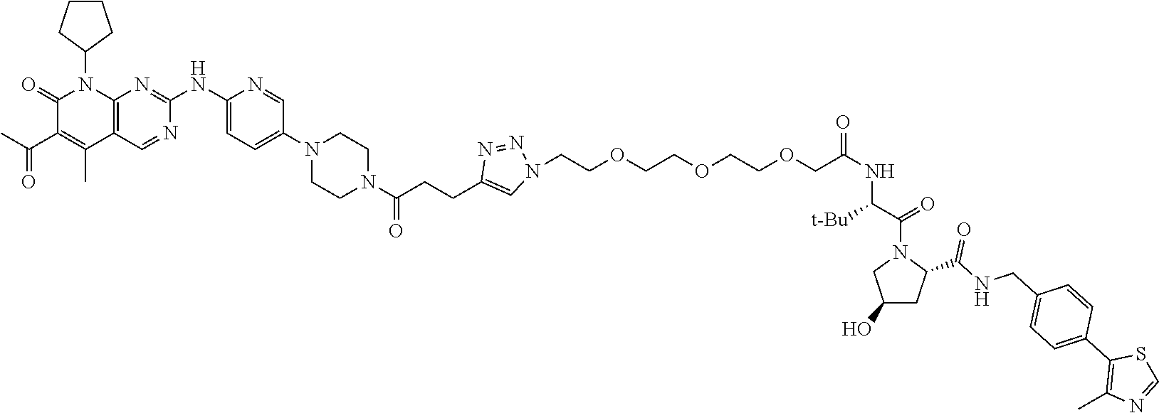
C1(=O)C(C(C)=O)=C(C)C2=C(N1C1CCCC1)N=C(NC1=CC=C(N3CCN(C(CCC4=CN(CCOCCOCCOCC(NC(C(=O)N5CC(O)CC5C(NCC5=CC=C(C6=C(C)N=CS6)C=C5)=O)[t-Bu])=O)N=N4)=O)CC3)C=N1)N=C2
